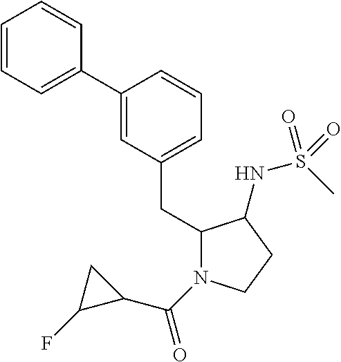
C1(C2=CC=CC=C2)=CC(CC2N(C(C3CC3F)=O)CCC2NS(C)(=O)=O)=CC=C1
